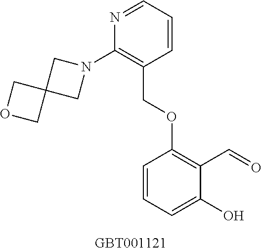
N1=CC=CC(COC2=C(C=O)C(O)=CC=C2)=C1N1CC2(C1)COC2
